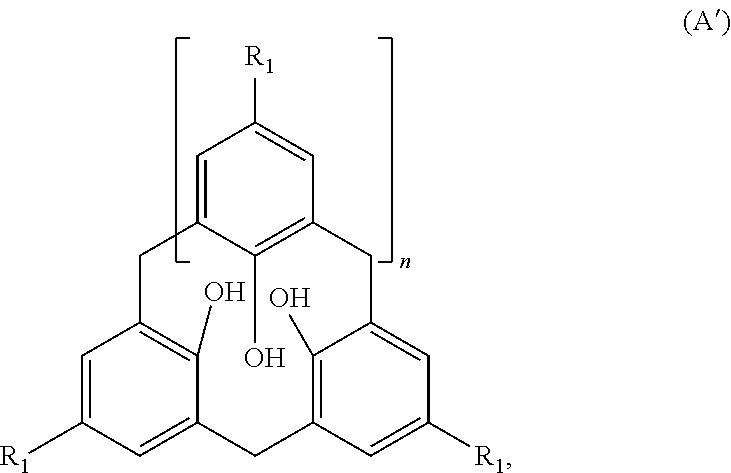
C1=C2C(O)=C(C=C1[R1])CC1=CC([R1])=CC(=C1O)CC1=CC([R1])=CC(=C1O)C2
